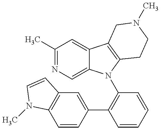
C1(C)=NC=C2C(=C1)C1=C(N2C2=C(C3=CC4=C(C=C3)N(C)C=C4)C=CC=C2)CCN(C)C1
